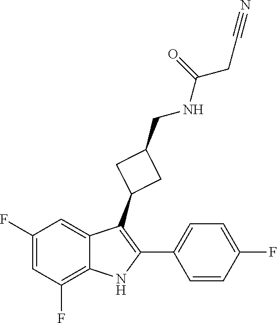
C1=C(C2=C(C3CC(CNC(=O)CC#N)C3)C3=CC(F)=CC(F)=C3N2)C=CC(F)=C1
